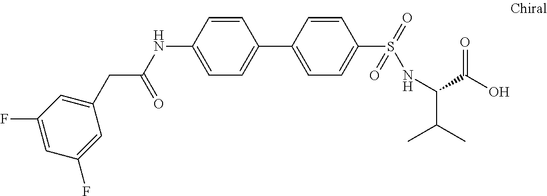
C(C(NC1=CC=C(C2=CC=C(S(=O)(=O)NC(C(C)C)C(O)=O)C=C2)C=C1)=O)C1=CC(F)=CC(F)=C1
